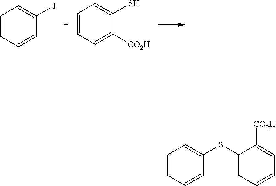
C1=CC=CC(I)=C1.C1=CC=C([CO2H])C(S)=C1.C1=CC=CC(SC2=CC=CC=C2[CO2H])=C1
